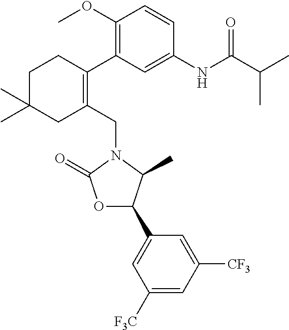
C1(CN2C(=O)OC(C3=CC([F3C])=CC([CF3])=C3)C2C)=C(C2=C(OC)C=CC(NC(C(C)C)=O)=C2)CCC(C)(C)C1
